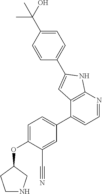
C1NCC(OC2=CC=C(C3=CC=NC4=C3C=C(C3=CC=C(C(C)(O)C)C=C3)N4)C=C2C#N)C1
